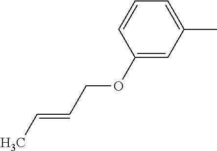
C1(OCC=CC)=CC(C)=CC=C1
